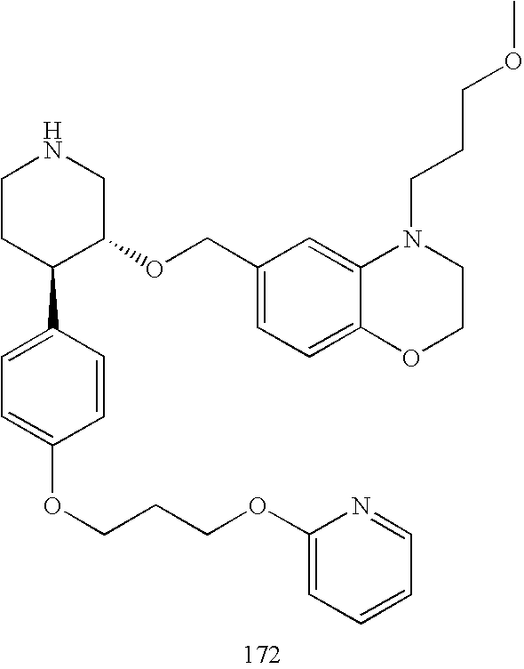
C1CC(C2=CC=C(OCCCOC3=CC=CC=N3)C=C2)C(OCC2=CC=C3C(=C2)N(CCCOC)CCO3)CN1
